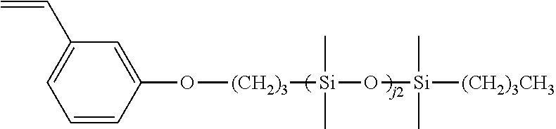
O([(CH2)3][Si](O[Si]([(CH2)3CH3])(C)C)(C)C)C1=CC(C=C)=CC=C1
